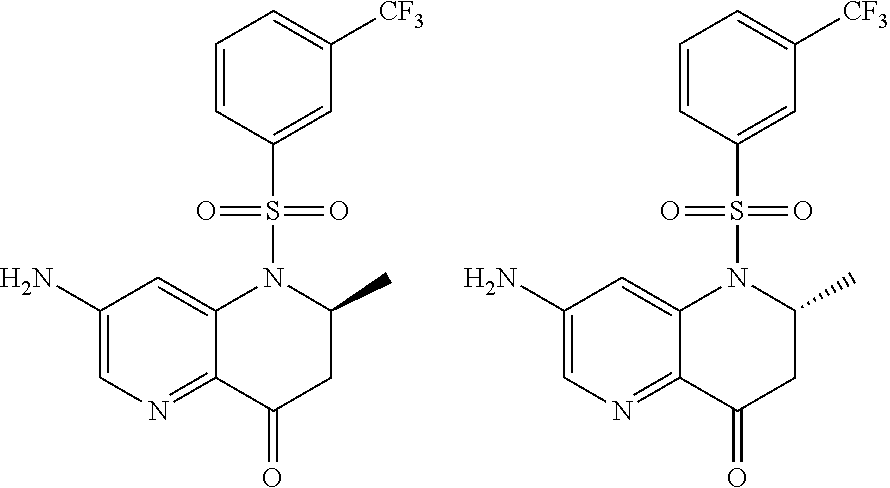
C1=CC(S(N2C3=CC(N)=CN=C3C(=O)CC2C)(=O)=O)=CC([CF3])=C1.C1=CC(S(N2C3=CC(N)=CN=C3C(=O)CC2C)(=O)=O)=CC([CF3])=C1
